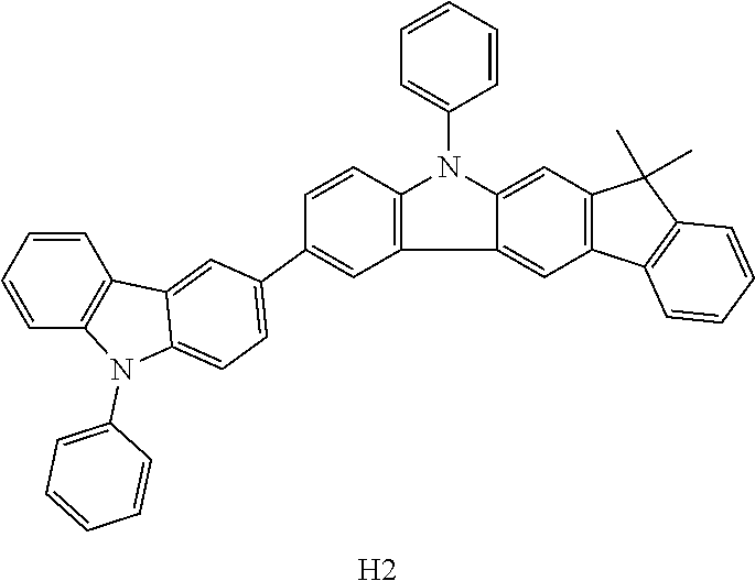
C1=CC2=C(C=C1)N(C1=CC=CC=C1)C1=CC=C(C3=CC4=C(C=C3)N(C3=CC=CC=C3)C3=CC5=C(C=C43)C3=C(C5(C)C)C=CC=C3)C=C21.[H2]
